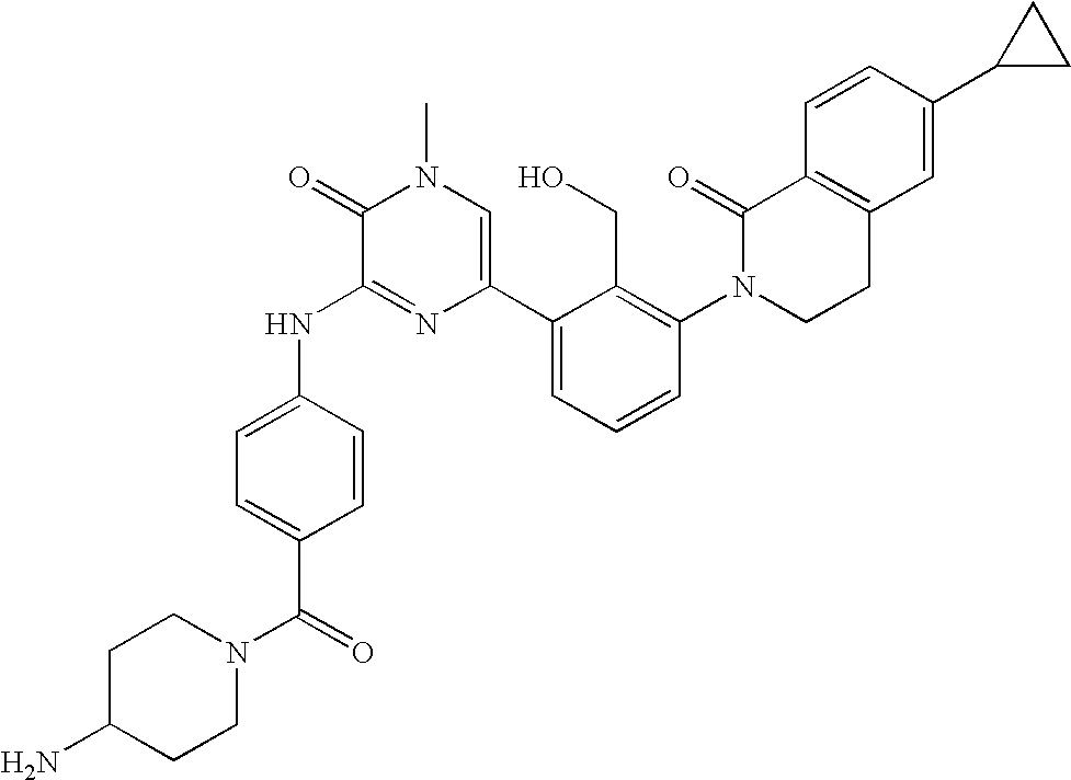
N(C1=NC(C2=CC=CC(N3CCC4=C(C3=O)C=CC(C3CC3)=C4)=C2CO)=CN(C)C1=O)C1=CC=C(C(=O)N2CCC(N)CC2)C=C1
